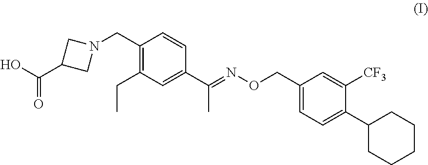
C1(CN2CC(C(O)=O)C2)=C(CC)C=C(C(=NOCC2=CC=C(C3CCCCC3)C([CF3])=C2)C)C=C1
